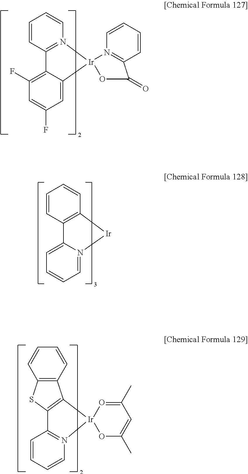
C1=CC2=N(C=C1)[Ir]1(C3=CC(F)=CC(F)=C23)N2=C(C=CC=C2)C(=O)O1.C1=CC2=C(C=C1)[Ir]N1=CC=CC=C21.C12=C(C=CC=C1)C1=C(S2)C2=N(C=CC=C2)[Ir]12OC(C)=CC(C)=O2
